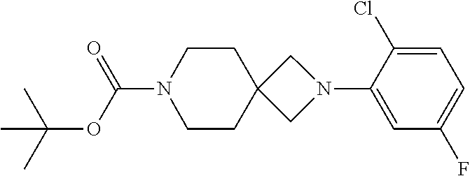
C(N1CCC2(CC1)CN(C1=CC(F)=CC=C1Cl)C2)(OC(C)(C)C)=O
